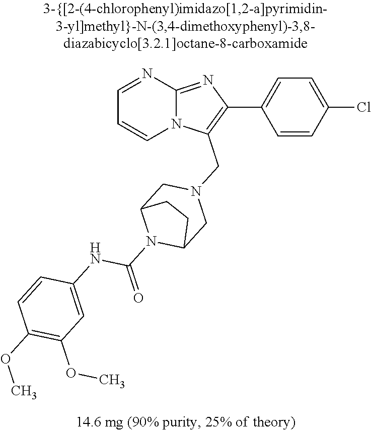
C1=CC(Cl)=CC=C1C1=C(CN2CC3N(C(=O)NC4=CC(OC)=C(OC)C=C4)C(C2)CC3)N2C(=N1)N=CC=C2
